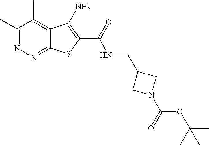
C1(C)=NN=C2C(=C1C)C(N)=C(C(=O)NCC1CN(C(=O)OC(C)(C)C)C1)S2
